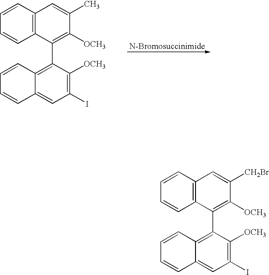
C1=CC2=C(C=C1)C(C1=C3C(=CC(I)=C1[OCH3])C=CC=C3)=C([OCH3])C(C)=C2.C1=CC2=C(C=C1)C(C1=C3C(=CC(I)=C1[OCH3])C=CC=C3)=C([OCH3])C([CH2Br])=C2
